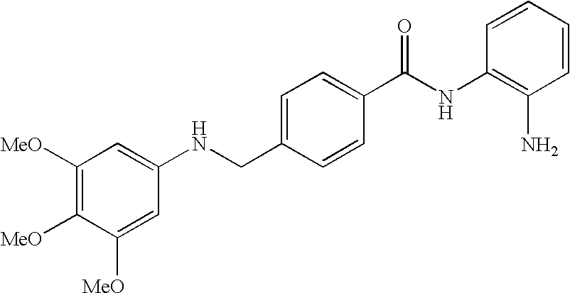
C1([MeO])=C([MeO])C([MeO])=CC(NCC2=CC=C(C(NC3=C(N)C=CC=C3)=O)C=C2)=C1
